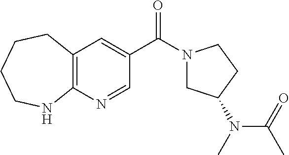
C12=C(N=CC(C(N3CC(N(C)C(=O)C)CC3)=O)=C1)NCCCC2
